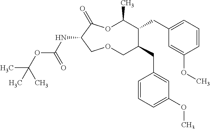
N(C1C(=O)OC(C)C(CC2=CC=CC(OC)=C2)C(CC2=CC(OC)=CC=C2)COC1)C(OC(C)(C)C)=O
